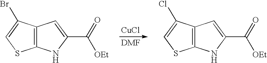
[DMF].[CuCl].C12=C(C(Br)=CS1)C=C(C([OEt])=O)N2.C12=C(C(Cl)=CS1)C=C(C([OEt])=O)N2
